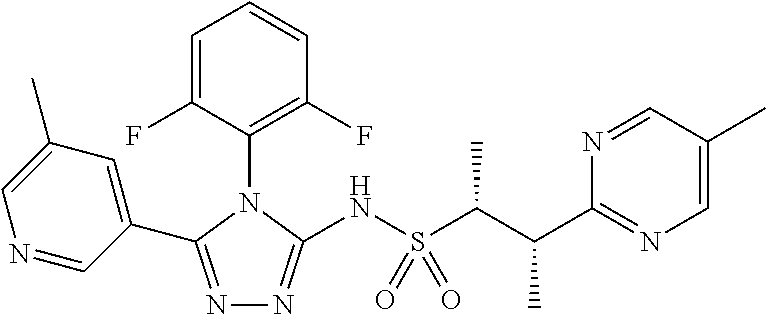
N1=C(C2=CC(C)=CN=C2)N(C2=C(F)C=CC=C2F)C(NS(C(C(C2=NC=C(C)C=N2)C)C)(=O)=O)=N1
